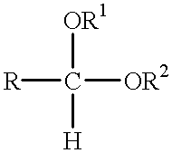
[R]C([OR2])([OR1])[H]
